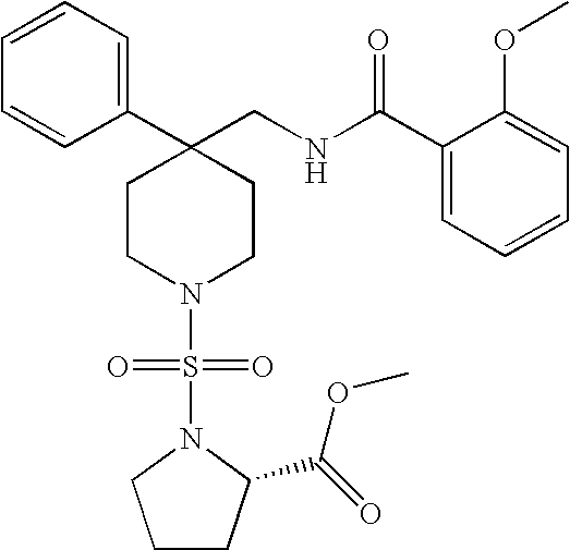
C1(CNC(C2=CC=CC=C2OC)=O)(C2=CC=CC=C2)CCN(S(=O)(=O)N2C(C(=O)OC)CCC2)CC1
